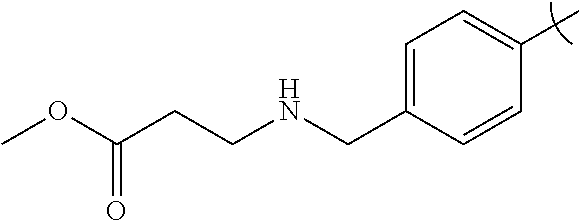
C1=C(CNCCC(OC)=O)C=CC(C)=C1
